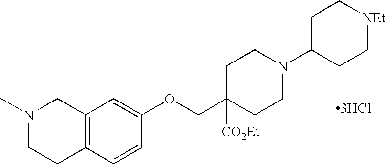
[3HCl].N1(C)CCC2=C(C1)C=C(OCC1([CO2Et])CCN(C3CC[NEt]CC3)CC1)C=C2
